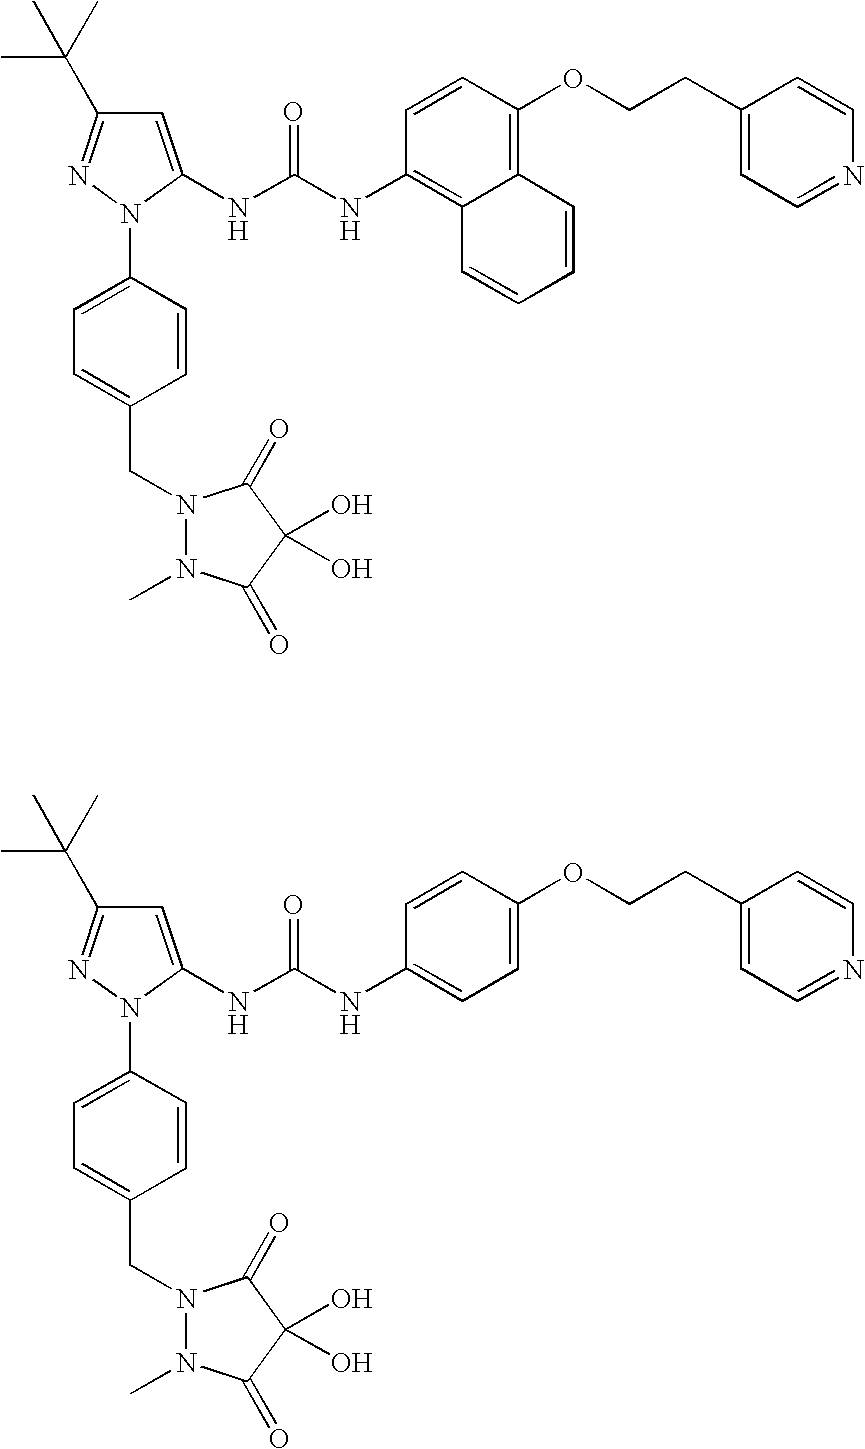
C1=C(NC(NC2=C3C(=C(OCCC4=CC=NC=C4)C=C2)C=CC=C3)=O)N(C2=CC=C(CN3N(C)C(=O)C(O)(O)C3=O)C=C2)N=C1C(C)(C)C.C1=C(NC(NC2=CC=C(OCCC3=CC=NC=C3)C=C2)=O)N(C2=CC=C(CN3N(C)C(=O)C(O)(O)C3=O)C=C2)N=C1C(C)(C)C
